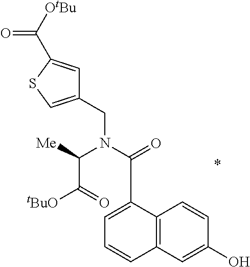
C12=C(C=C(O)C=C1)C=CC=C2C(N(C([Me])C([tBuO])=O)CC1=CSC(C([OtBu])=O)=C1)=O
